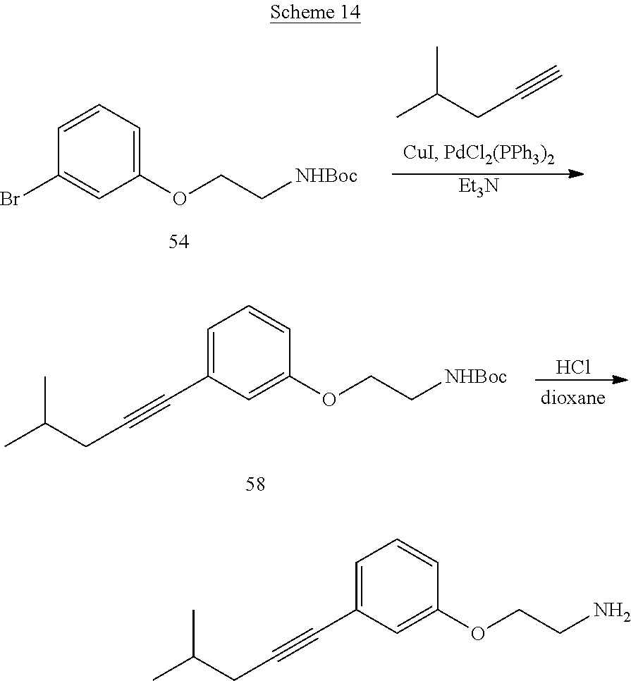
C1(Br)=CC(OCC[NHBoc])=CC=C1.CC(CC#C)C.[Et3N].C1(C#CCC(C)C)=CC=CC(OCC[NHBoc])=C1.Cl.C1(C#CCC(C)C)=CC=CC(OCCN)=C1
